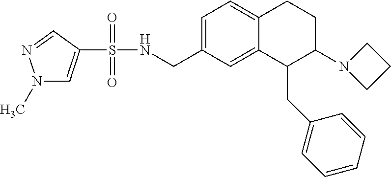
C1=C(CNS(=O)(=O)C2=CN(C)N=C2)C=C2C(=C1)CCC(N1CCC1)C2CC1=CC=CC=C1
